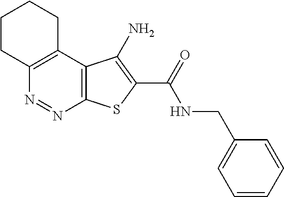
C12=C(C3=C(N=N1)SC(C(=O)NCC1=CC=CC=C1)=C3N)CCCC2
